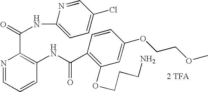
N1=CC=CC(NC(C2=C(OCCCN)C=C(OCCOC)C=C2)=O)=C1C(=O)NC1=CC=C(Cl)C=N1.[2 TFA]
